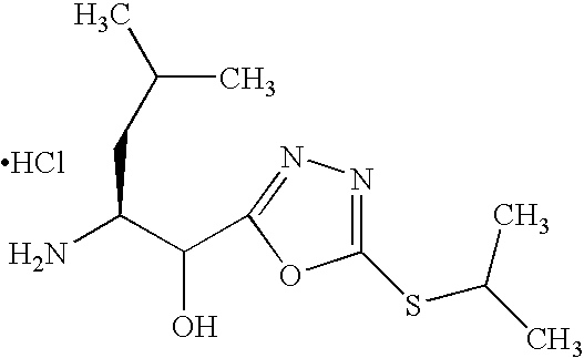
Cl.NC(C(O)C1=NN=C(SC(C)C)O1)CC(C)C
